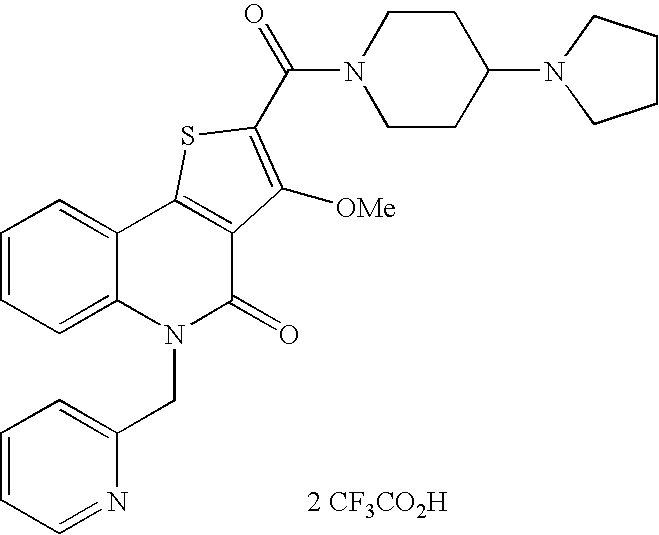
N1(C(=O)C2=C([OMe])C3=C(C4=CC=CC=C4N(CC4=CC=CC=N4)C3=O)S2)CCC(N2CCCC2)CC1.[2 CF3CO2H]
